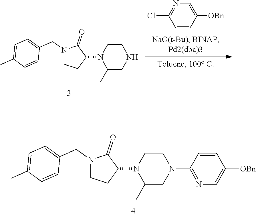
N1(CC2=CC=C(C)C=C2)CCC(N2C(C)CN(C3=NC=C([OBn])C=C3)CC2)C1=O.N1(CC2=CC=C(C)C=C2)CCC(N2C(C)CNCC2)C1=O.C1=C([OBn])C=CC(Cl)=N1
